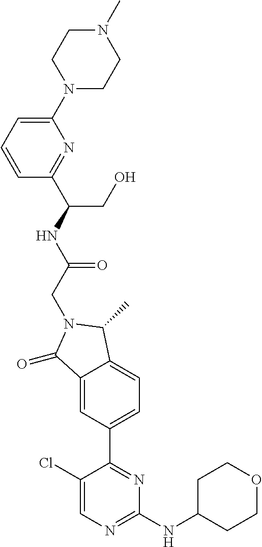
C1(=O)C2=CC(C3=NC(NC4CCOCC4)=NC=C3Cl)=CC=C2C(C)N1CC(=O)NC(C1=NC(N2CCN(C)CC2)=CC=C1)CO
